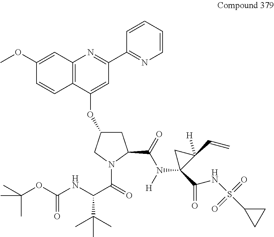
C12=C(C(OC3CC(C(=O)N([H])C4(C(=O)NS(=O)(=O)C5CC5)C(C=C)([H])C4)N(C(=O)C(NC(=O)OC(C)(C)C)C(C)(C)C)C3)=CC(C3=NC=CC=C3)=N1)C=CC(OC)=C2
